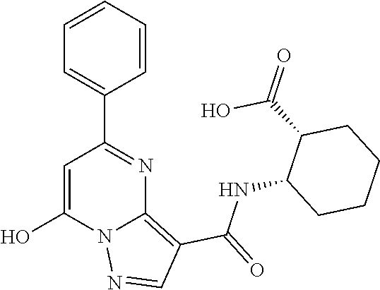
C1=CC=CC=C1C1=NC2=C(C(=O)NC3CCCCC3C(=O)O)C=NN2C(O)=C1
